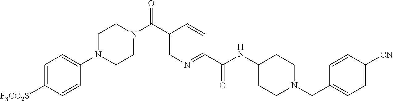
C1(N2CCN(C(C3=CN=C(C(NC4CCN(CC5=CC=C([CN])C=C5)CC4)=O)C=C3)=O)CC2)=CC=C([F3CO2S])C=C1
